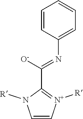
C1=CC(N=C([O-])C2=[N+]([R])C=CN2[R])=CC=C1
